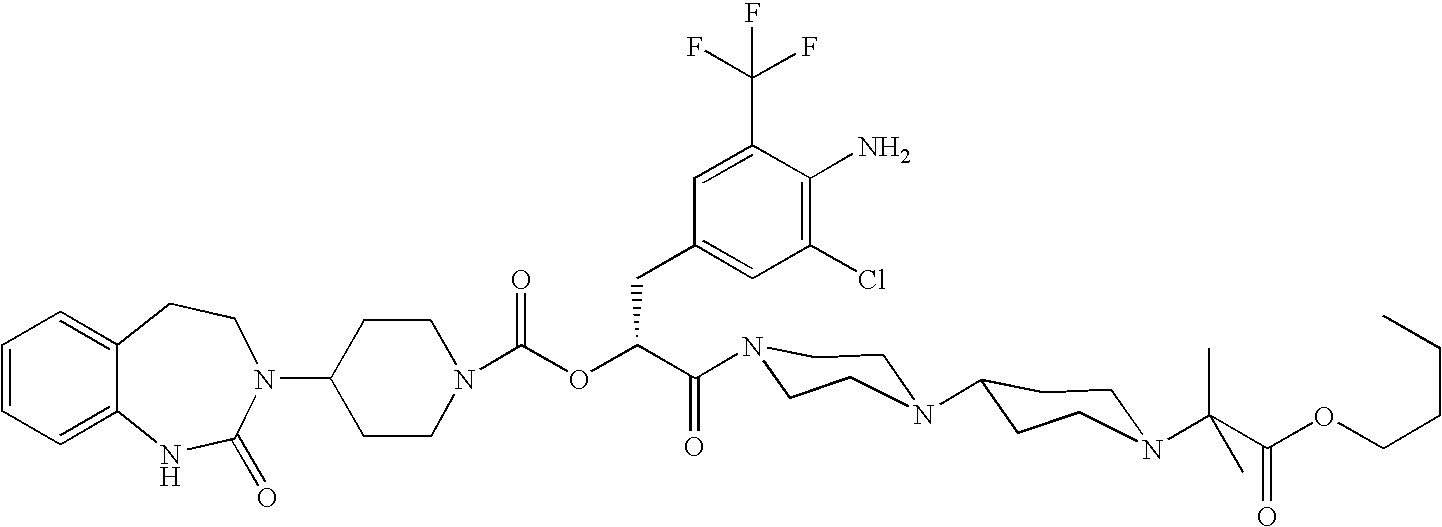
C12=CC=CC=C1NC(=O)N(C1CCN(C(OC(C(=O)N3CCN(C4CCN(C(C(OCCCC)=O)(C)C)CC4)CC3)CC3=CC(Cl)=C(N)C(C(F)(F)F)=C3)=O)CC1)CC2
